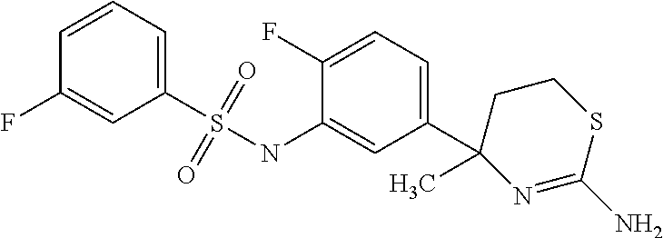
C1(F)=CC(S(NC2=CC(C3(C)N=C(N)SCC3)=CC=C2F)(=O)=O)=CC=C1
